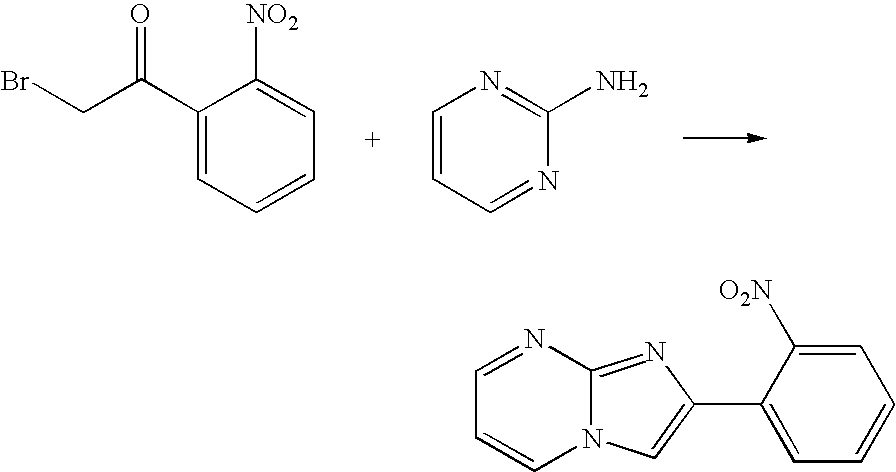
C(Br)C(C1=CC=CC=C1[NO2])=O.C1=CC=NC(N)=N1.C1=NC2=NC(C3=CC=CC=C3[O2N])=CN2C=C1
